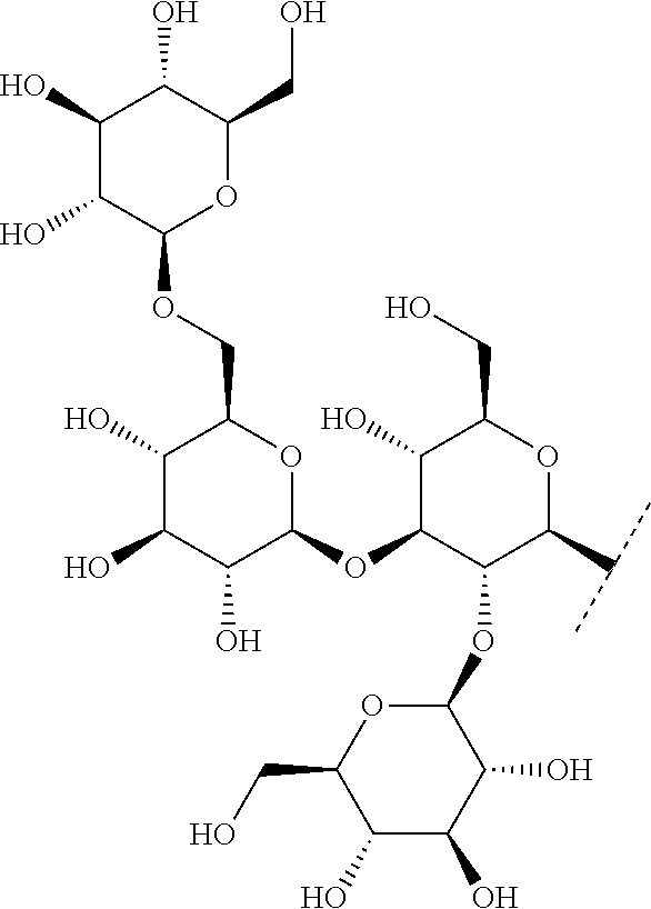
C1(O)C(O)C(O)C(OC2C(OC3OC(CO)C(O)C(O)C3O)C(C(C)C)OC(CO)C2O)OC1COC1OC(CO)C(O)C(O)C1O
